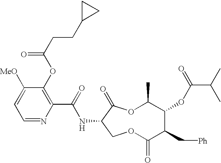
N(C(C1=C(OC(CCC2CC2)=O)C([MeO])=CC=N1)=O)C1C(=O)OC(C)C(OC(C(C)C)=O)C(C[Ph])C(=O)OC1
